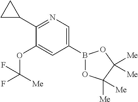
O(C([Me])(F)F)C1=CC(B2OC([Me])([Me])C([Me])([Me])O2)=CN=C1C1CC1
